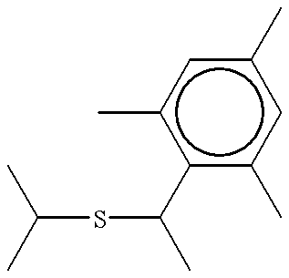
C(SC(C)c1c(C)cc(C)cc1C)(C)C
